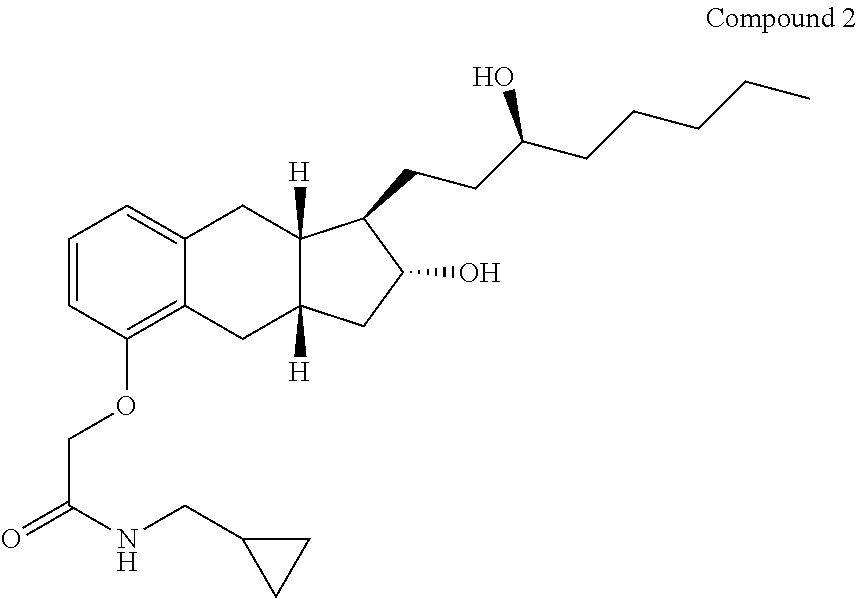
C1=CC(OCC(=O)NCC2CC2)=C2C(=C1)CC1([H])C([H])(C2)CC(O)C1CCC(CCCCC)O
